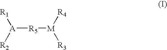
[A]([R5][M]([R4])[R3])([R2])[R1]
